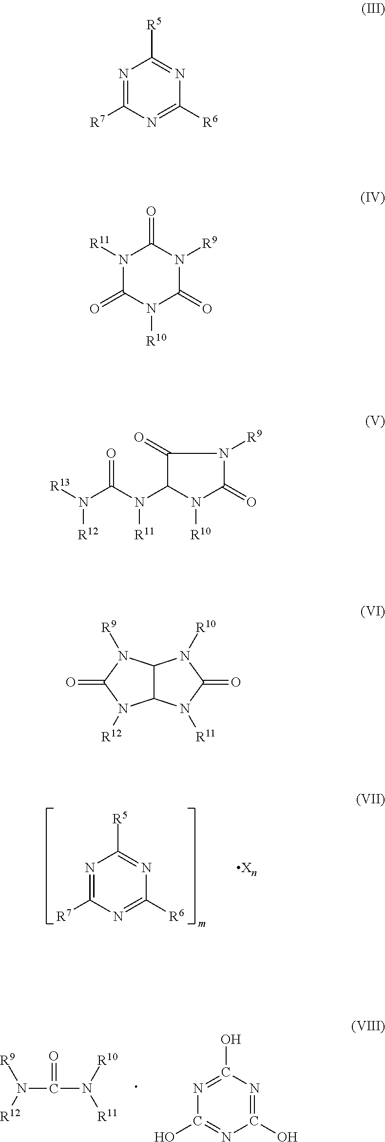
N1=C([R7])N=C([R6])N=C1[R5].[Xn].C(N([R10])[R11])(N([R9])[R12])=O.C1(O)=NC(O)=NC(O)=N1.N1=C([R7])N=C([R6])N=C1[R5].N1([R11])C(=O)N([R10])C(=O)N([R9])C1=O.C1(=O)C(N(C(=O)N([R13])[R12])[R11])N([R10])C(=O)N1[R9].C12C(N([R9])C(=O)N1[R12])N([R10])C(=O)N2[R11]
